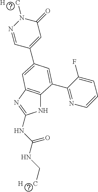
N1=CC(C2=CC3=C(NC(NC(NC[H      C])=O)=N3)C(C3=NC=CC=C3F)=C2)=CC(=O)N1[H      C]
